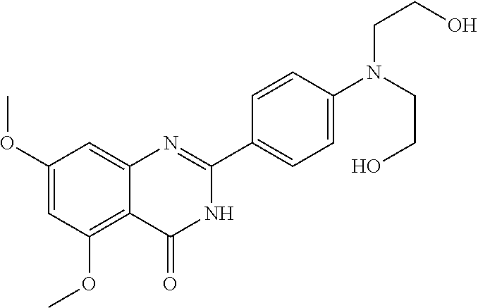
C1(OC)=CC(OC)=C2C(=C1)N=C(C1=CC=C(N(CCO)CCO)C=C1)NC2=O
